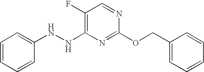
C1(F)=C(NNC2=CC=CC=C2)N=C(OCC2=CC=CC=C2)N=C1
